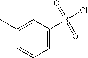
C1(S(Cl)(=O)=O)=CC=CC(C)=C1
